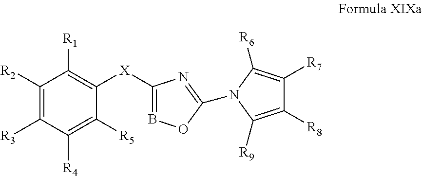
B1=C([X]C2=C([R1])C([R2])=C([R3])C([R4])=C2[R5])N=C(N2C([R6])=C([R7])C([R8])=C2[R9])O1
